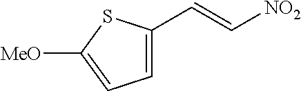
[MeO]C1=CC=C(C=C[NO2])S1
